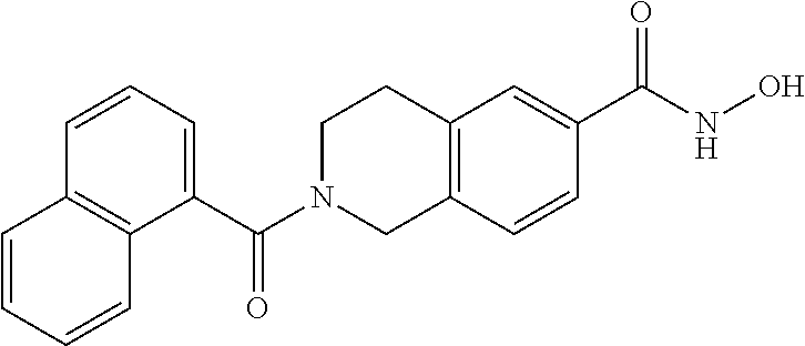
C1=CC=C(C(=O)N2CC3=C(CC2)C=C(C(NO)=O)C=C3)C2=C1C=CC=C2
